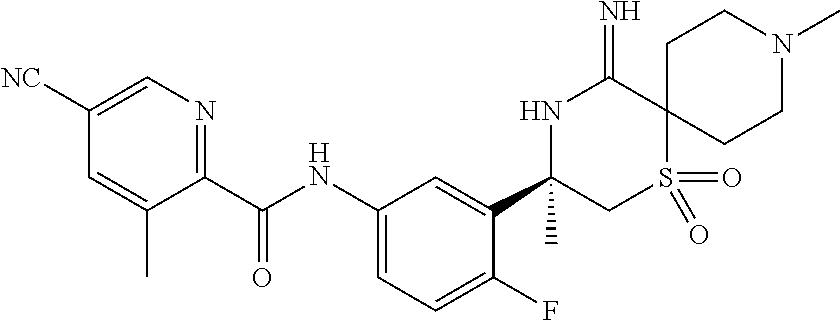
C1(C(NC2=CC=C(F)C(C3(C)CS(=O)(=O)C4(C(=N)N3)CCN(C)CC4)=C2)=O)=NC=C([NC])C=C1C
